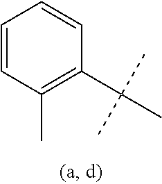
C1=CC(C)=C(C(C)(C)C)C=C1
